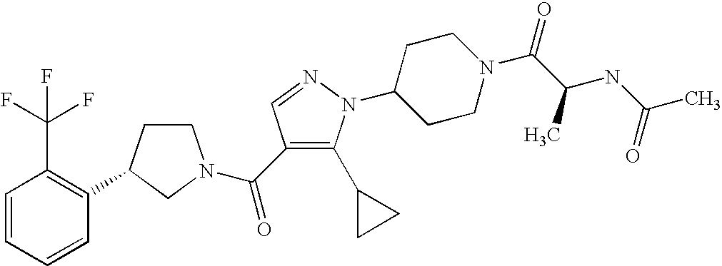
C1CC(C2=C(C(F)(F)F)C=CC=C2)CN1C(=O)C1=C(C2CC2)N(C2CCN(C(=O)C(NC(=O)C)C)CC2)N=C1
